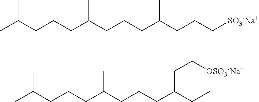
CC(CCCC(CCCC(CCC[SO3-Na+])C)C)C.CC(CCCC(CCCC(CC)CC[OSO3-Na+])C)C
